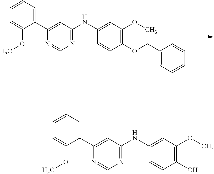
C1(O)=C(OC)C=C(NC2=NC=NC(C3=CC=CC=C3OC)=C2)C=C1.C1(OCC2=CC=CC=C2)=C(OC)C=C(NC2=NC=NC(C3=CC=CC=C3OC)=C2)C=C1
